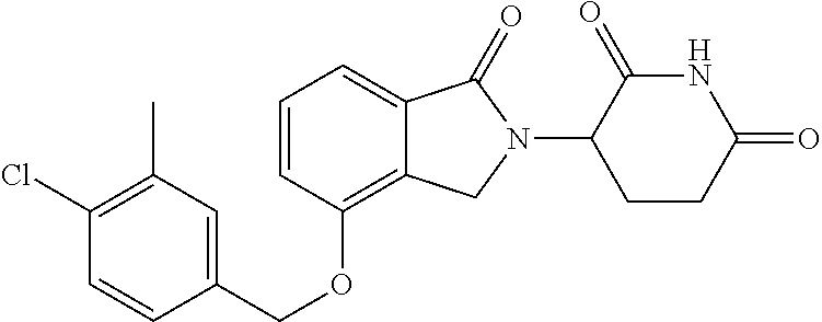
C(OC1=C2C(=CC=C1)C(=O)N(C1C(=O)NC(=O)CC1)C2)C1=CC(C)=C(Cl)C=C1
